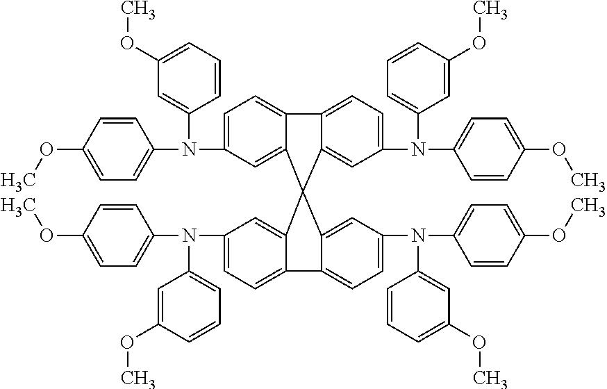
C1=C(N(C2=CC=C(OC)C=C2)C2=CC(OC)=CC=C2)C=C2C(=C1)C1=CC=C(N(C3=CC=C(OC)C=C3)C3=CC=CC(OC)=C3)C=C1C21C2=CC(N(C3=CC=C(OC)C=C3)C3=CC=CC(OC)=C3)=CC=C2C2=CC=C(N(C3=CC(OC)=CC=C3)C3=CC=C(OC)C=C3)C=C21
